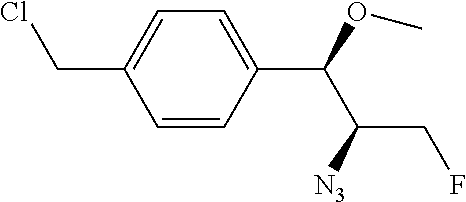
C1=CC(C(OC)C([N3])CF)=CC=C1CCl
